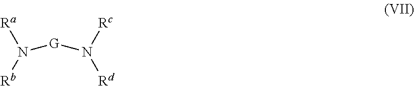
N([G]N([Rc])[Rd])([Ra])[Rb]
